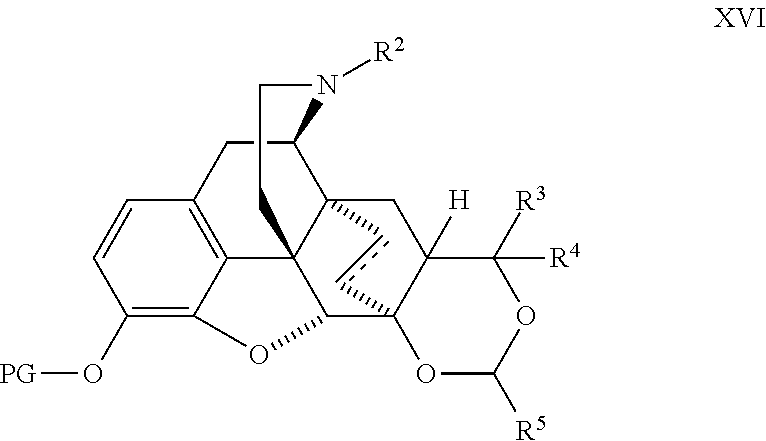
C1(O[PG])=C2C3=C(C=C1)CC1N([R2])CCC34C(O2)C23C([H])(CC41cc2)C([R3])([R4])OC([R5])O3
